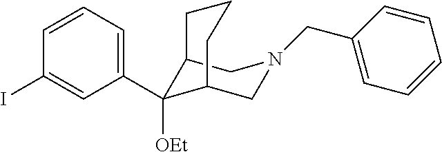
C12C([OEt])(C3=CC=CC(I)=C3)C(CN(CC3=CC=CC=C3)C1)CCC2
